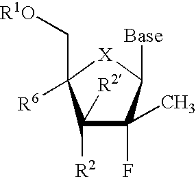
C1([R2])([R2])C(C)(F)C([Base])[X]C1(C[R1O])[R6]
